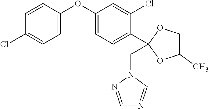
C1=CC(OC2=CC=C(C3(CN4N=CN=C4)OC(C)CO3)C(Cl)=C2)=CC=C1Cl
